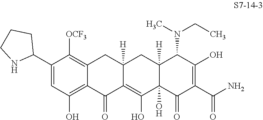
C1(C2CCCN2)=CC(O)=C2C(=C1[OCF3])CC1([H])C(=C(O)C3(O)C([H])(C1)C(N(CC)C)C(O)=C(C(N)=O)C3=O)C2=O
